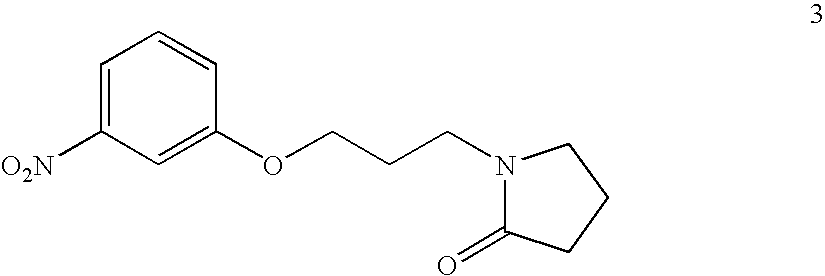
C1=C([O2N])C=C(OCCCN2C(=O)CCC2)C=C1
